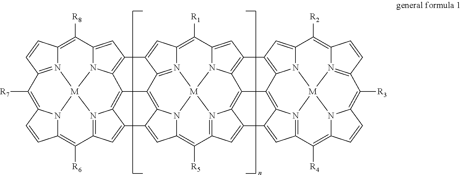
C12=C([R1])C3=CC4=C5C6=C7C(=CC8=N7[M]7(N1=C1C(=C2)C2=C9C%10=C%11N%12=C(C([R6])=C%13N%14C(=C([R7])C%15=N%16C(=C([R8])C(=C2)N9[M]%16%14%12)C=C%15)C=C%13)C=C%11C2=CC(=C8[R5])N7C2=C1%10)N35)C1=CC2=N3C1=C6C1=C4C=C4N1[M]31N3=C(C([R3])=C5N1C(=C2[R4])C=C5)C=CC3=C4[R2]
